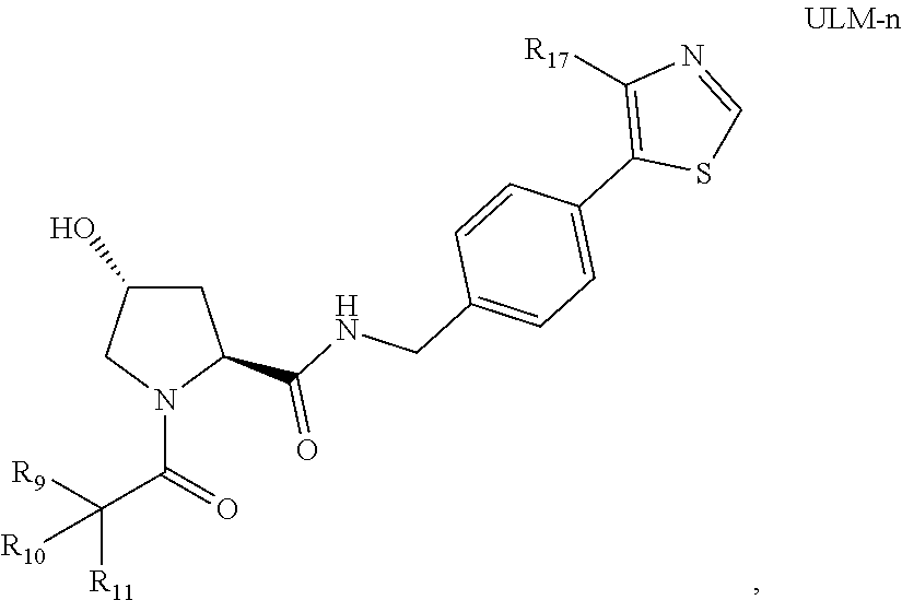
C1C(O)CN(C(C([R9])([R11])[R10])=O)C1C(=O)NCC1=CC=C(C2=C([R17])N=CS2)C=C1
